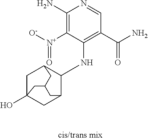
C1(N)=C([N+]([O-])=O)C(NC2C3CC4(O)CC2CC(C3)C4)=C(C(N)=O)C=N1
